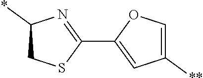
C1(C2=NC(*)CS2)=CC([**])=CO1
